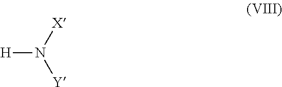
[H]N([X])[Y]
